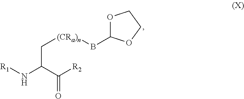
C([(CRa)n]BC1OCCO1)C(C([R2])=O)N[R1]
